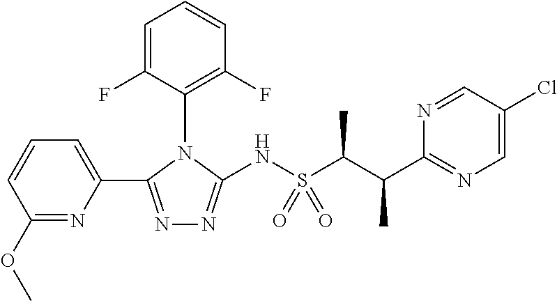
N1=C(C2=CC=CC(OC)=N2)N(C2=C(F)C=CC=C2F)C(NS(C(C(C2=NC=C(Cl)C=N2)C)C)(=O)=O)=N1
